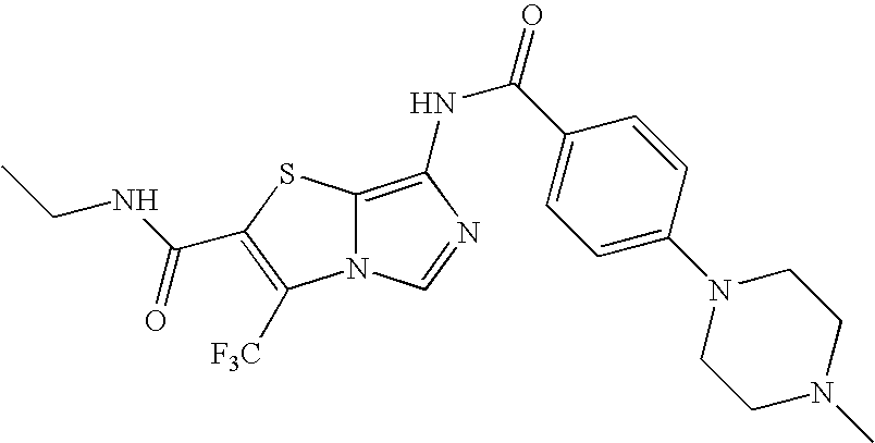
C12=C(NC(=O)C3=CC=C(N4CCN(C)CC4)C=C3)N=CN1C([F3C])=C(C(NCC)=O)S2
